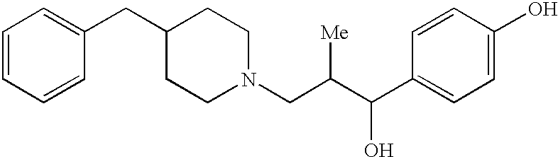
C1=CC=CC(CC2CCN(CC(C(C3=CC=C(O)C=C3)O)[Me])CC2)=C1
